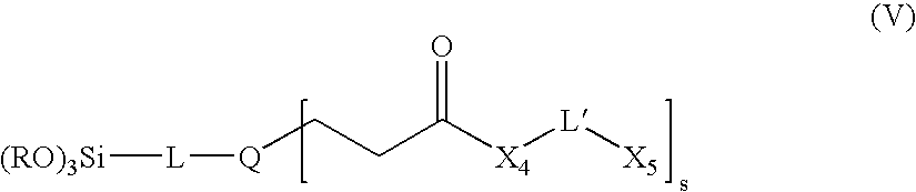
[(RO)3Si][L][Q]CCC([X4][L][X5])=O
